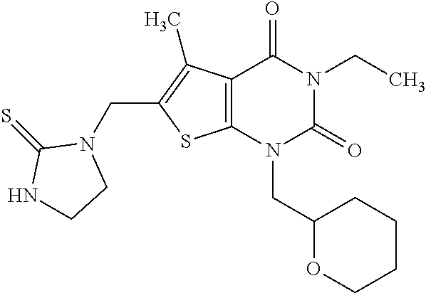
C12=C(N(CC3OCCCC3)C(=O)N(CC)C1=O)SC(CN1C(=S)NCC1)=C2C
